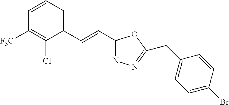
C1=CC=C(C=CC2=NN=C(CC3=CC=C(Br)C=C3)O2)C(Cl)=C1[F3C]
